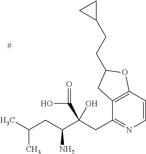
C1=CC2=C(C(CC(C(CC(C)C)N)(C(=O)O)O)=N1)CC(CCC1CC1)O2
